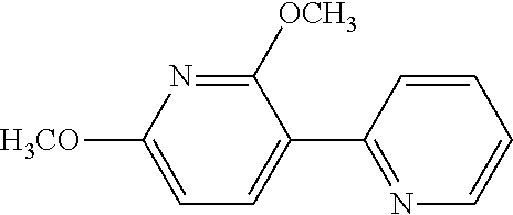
C1([OCH3])=NC([H3CO])=CC=C1C1=NC=CC=C1
